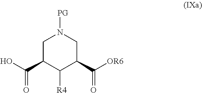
C1C(C(=O)O)C([R4])C(C(=O)[OR6])CN1[PG]
